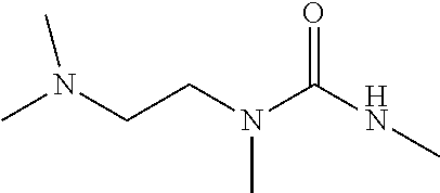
CN(CCN(C(NC)=O)C)C
